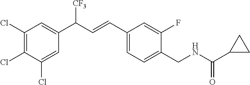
C1(CNC(=O)C2CC2)=CC=C(C=CC(C2=CC(Cl)=C(Cl)C(Cl)=C2)[CF3])C=C1F
